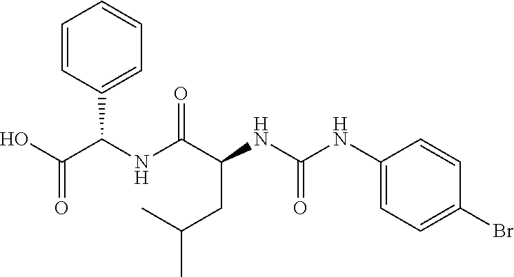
N(C(C(NC(NC1=CC=C(Br)C=C1)=O)CC(C)C)=O)C(C(O)=O)C1=CC=CC=C1
